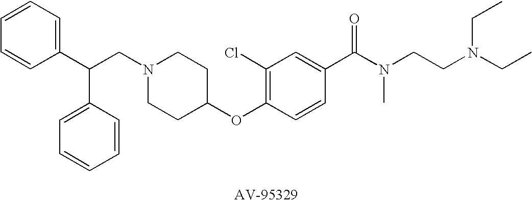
C(N1CCC(OC2=C(Cl)C=C(C(N(CCN(CC)CC)C)=O)C=C2)CC1)C(C1=CC=CC=C1)C1=CC=CC=C1
